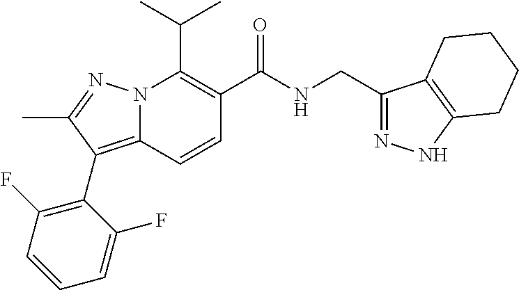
CC(C)C1=C(C(NCC2=NNC3=C2CCCC3)=O)C=CC2=C(C3=C(F)C=CC=C3F)C(C)=NN12
